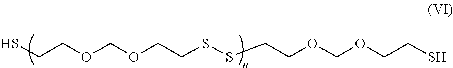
SCCOCOCCSSCCOCOCCS
